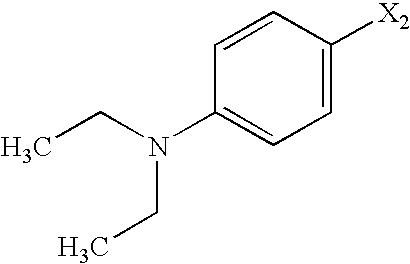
C1(N(CC)CC)=CC=C([X2])C=C1
